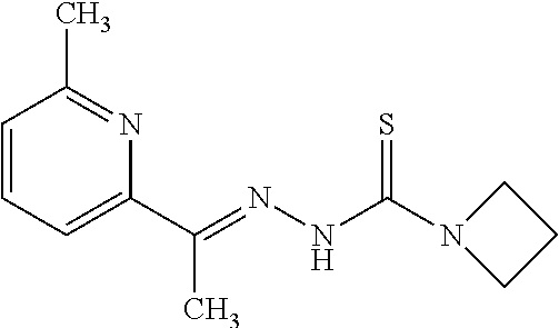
C1=CC=C(C(=NNC(N2CCC2)=S)C)N=C1C
